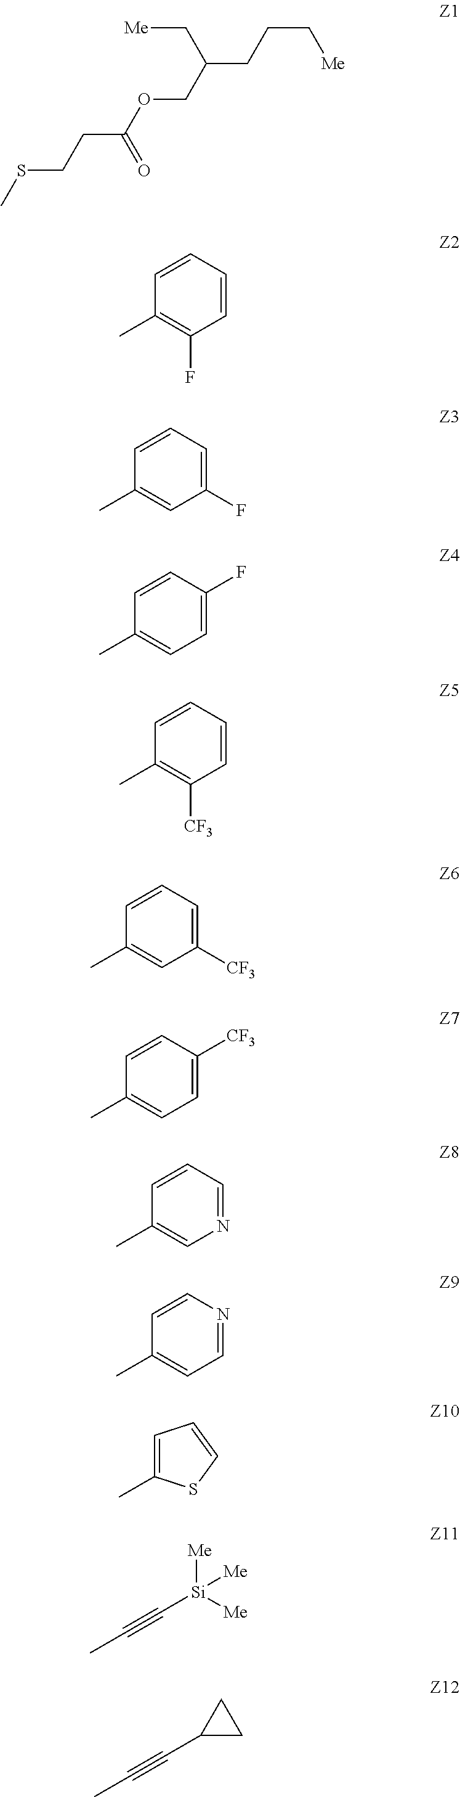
S(CCC(OCC(CCC[Me])C[Me])=O)C.C1=CC=CC(F)=C1C.C1=CC=C(F)C=C1C.C1=CC(F)=CC=C1C.C1=CC=CC([CF3])=C1C.C1=CC=C([CF3])C=C1C.C1=CC([CF3])=CC=C1C.C1=CC=NC=C1C.C1=CN=CC=C1C.C1=C(C)SC=C1.C([Si]([Me])([Me])[Me])#CC.C(C1CC1)#CC
